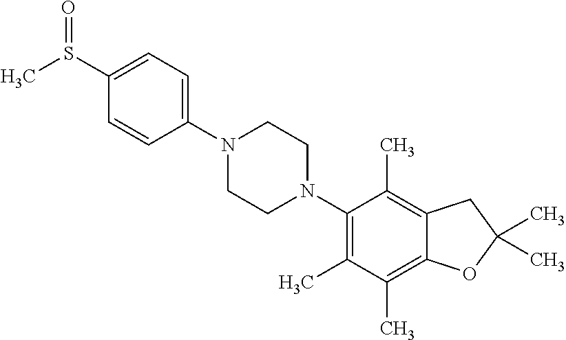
C1(S(C)=O)=CC=C(N2CCN(C3=C(C)C(C)=C4C(=C3C)CC(C)(C)O4)CC2)C=C1
